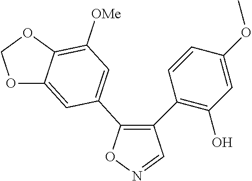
C1(C2=C(O)C=C(OC)C=C2)=C(C2=CC([OMe])=C3C(=C2)OCO3)ON=C1
